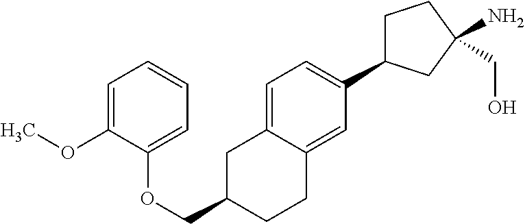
C1=C2C(=CC(C3CCC(CO)(N)C3)=C1)CCC(COC1=CC=CC=C1OC)C2
